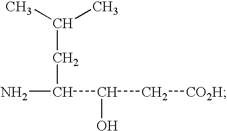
CC(C)CC(N)C(C[CO2H])O
